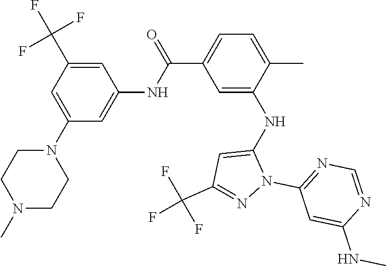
C1=C(N2CCN(C)CC2)C=C(NC(C2=CC=C(C)C(NC3=CC(C(F)(F)F)=NN3C3=NC=NC(NC)=C3)=C2)=O)C=C1C(F)(F)F
